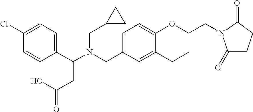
C1(C(N(CC2=CC=C(OCCN3C(=O)CCC3=O)C(CC)=C2)CC2CC2)CC(=O)O)=CC=C(Cl)C=C1
